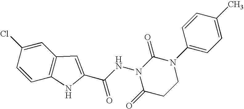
C12=C(C=C(Cl)C=C1)C=C(C(NN1C(=O)CCN(C3=CC=C(C)C=C3)C1=O)=O)N2
